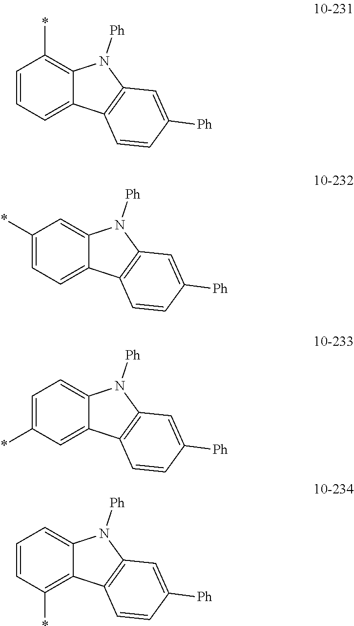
C1=CC=C2C(=C1*)N([Ph])C1=C2C=CC([Ph])=C1.C1(*)=CC=C2C(=C1)N([Ph])C1=C2C=CC([Ph])=C1.C1=C(*)C=C2C(=C1)N([Ph])C1=C2C=CC([Ph])=C1.C1=CC(*)=C2C(=C1)N([Ph])C1=C2C=CC([Ph])=C1
